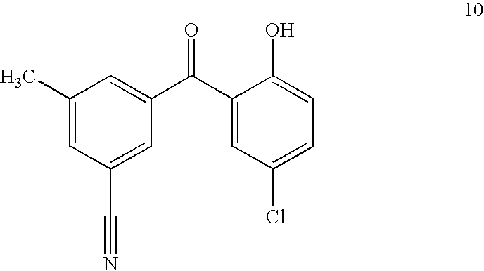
C1(C)=CC(C#N)=CC(C(C2=CC(Cl)=CC=C2O)=O)=C1
